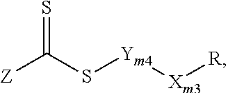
S=C(S[Ym4][Xm3][R])[Z]
